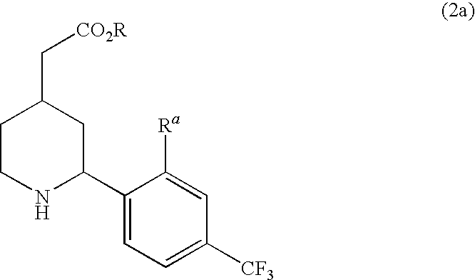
C1CNC(C2=CC=C([CF3])C=C2[Ra])CC1C[CO2R]
